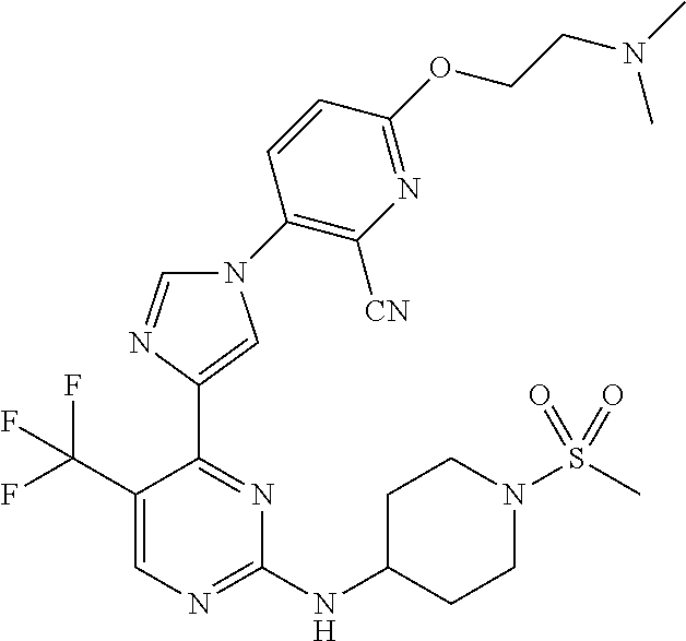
C1(NC2CCN(S(C)(=O)=O)CC2)=NC=C(C(F)(F)F)C(C2=CN(C3=C([CN])N=C(OCCN(C)C)C=C3)C=N2)=N1
